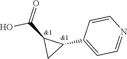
C1(C2C(C(O)=O)C2)=CC=NC=C1
